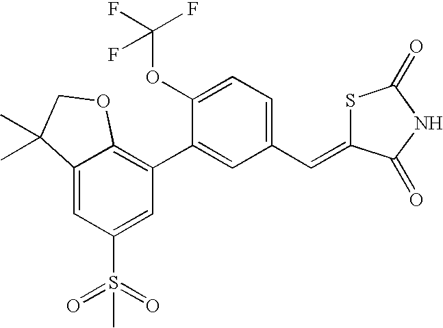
C1(C2=CC(C=C3SC(=O)NC3=O)=CC=C2OC(F)(F)F)=C2C(=CC(S(=O)(=O)C)=C1)C(C)(C)CO2
